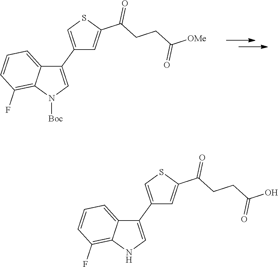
C1(C2=CSC(C(CCC([OMe])=O)=O)=C2)=CN([Boc])C2=C(F)C=CC=C12.C1(C2=CSC(C(CCC(O)=O)=O)=C2)=CNC2=C(F)C=CC=C12
